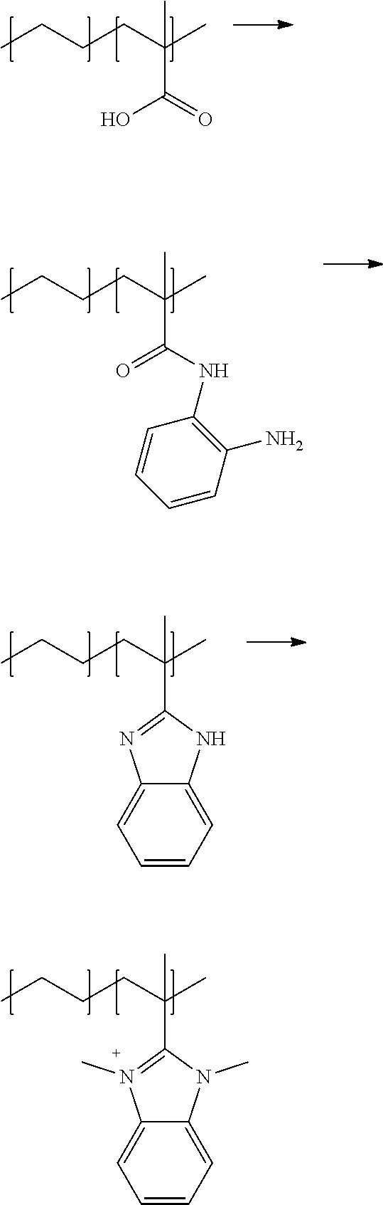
CCCCC(C)(C(=O)O)C.CCCCC(C)(C(NC1=C(N)C=CC=C1)=O)C.CCCCC(C)(C1=NC2=CC=CC=C2N1)C.CCCCC(C)(C1=N(C)C2=CC=CC=C2N1C)C
